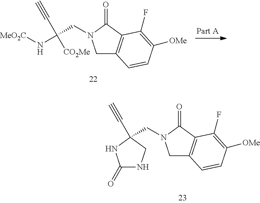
C1C2=C(C(=O)N1CC(N[MeO2C])(C#C)[CO2Me])C(F)=C([OMe])C=C2.C1C2=C(C(=O)N1CC1(C#C)CNC(=O)N1)C(F)=C([OMe])C=C2
